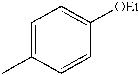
C1=C(C)C=CC([OEt])=C1
